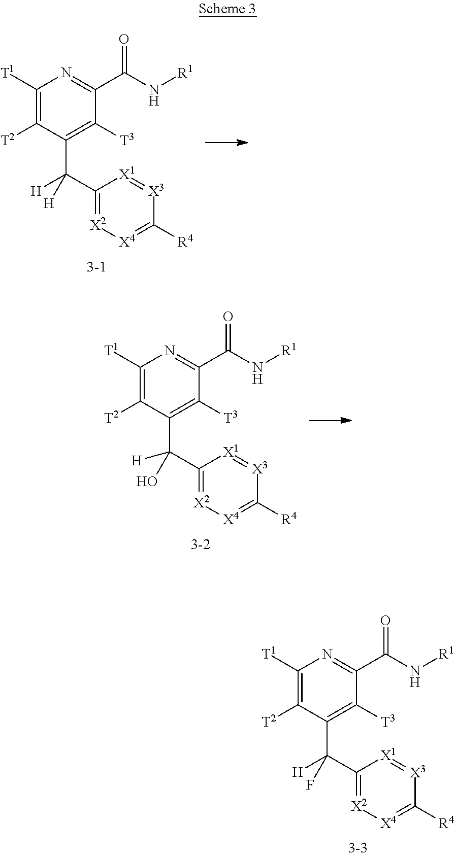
C1([T1])=C([T2])C(C(C2=[X2][X4]=C([R4])[X3]=[X1]2)([H])F)=C([T3])C(C(N[R1])=O)=N1.C1([T1])=C([T2])C(C(C2=[X2][X4]=C([R4])[X3]=[X1]2)([H])[H])=C([T3])C(C(N[R1])=O)=N1.C1([T1])=C([T2])C(C(C2=[X2][X4]=C([R4])[X3]=[X1]2)([H])O)=C([T3])C(C(N[R1])=O)=N1
